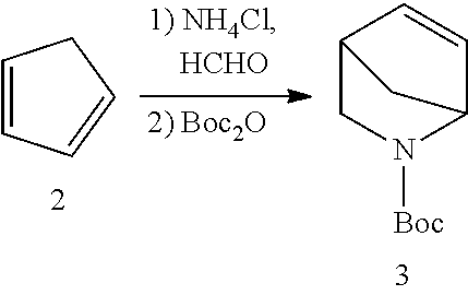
C1=CC=CC1.C12CN([Boc])C(C=C1)C2
